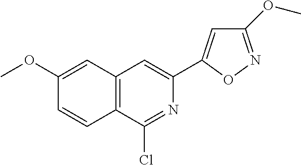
C1(OC)=CC2=C(C=C1)C(Cl)=NC(C1=CC(OC)=NO1)=C2
